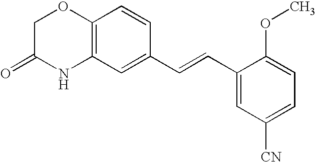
C12=C(C=C(C=CC3=CC([CN])=CC=C3OC)C=C1)NC(=O)CO2
